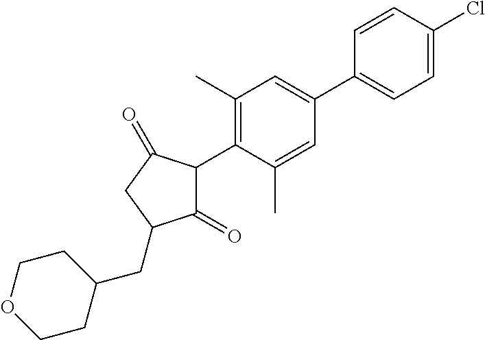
C1(=O)C(C2=C(C)C=C(C3=CC=C(Cl)C=C3)C=C2C)C(=O)CC1CC1CCOCC1
